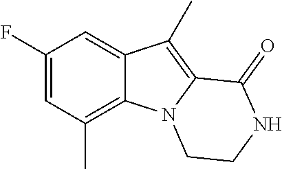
C1(F)=CC(C)=C2C(=C1)C(C)=C1N2CCNC1=O
